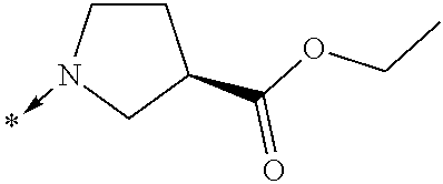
C1CN(->*)CC1C(OCC)=O
